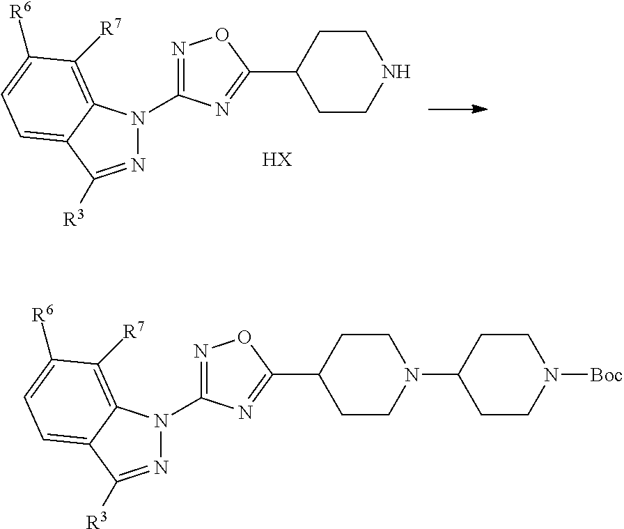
N1=C([R3])C2=CC=C([R6])C([R7])=C2N1C1=NOC(C2CCNCC2)=N1.[HX].N1=C([R3])C2=CC=C([R6])C([R7])=C2N1C1=NOC(C2CCN(C3CCN([Boc])CC3)CC2)=N1
